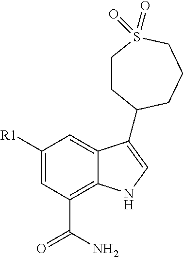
C1([R1])=CC(C(=O)N)=C2C(=C1)C(C1CCS(=O)(=O)CCC1)=CN2
